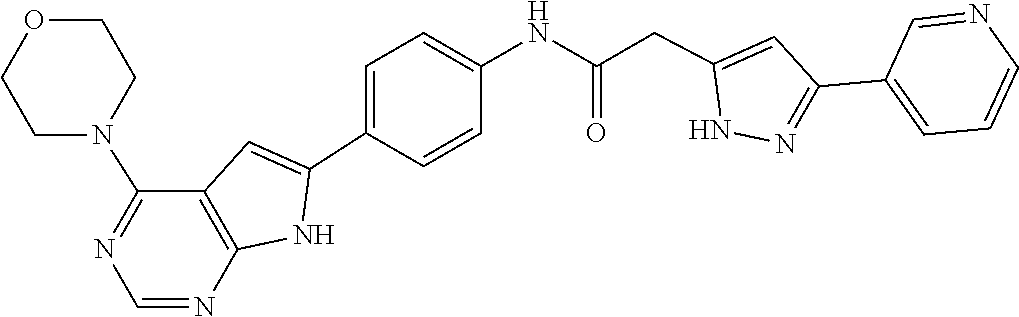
C1=C(C2=NNC(CC(NC3=CC=C(C4=CC5=C(N4)N=CN=C5N4CCOCC4)C=C3)=O)=C2)C=NC=C1
